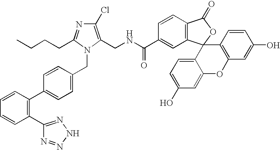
CCCCC1=NC(Cl)=C(CNC(C2=CC3=C(C=C2)C(=O)OC32C3=CC=C(O)C=C3OC3=C2C=CC(O)=C3)=O)N1CC1=CC=C(C2=C(C3=NNN=N3)C=CC=C2)C=C1
